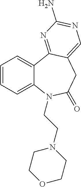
C12=CC=CC=C1C1=NC(N)=NC=C1CC(=O)N2CCN1CCOCC1
